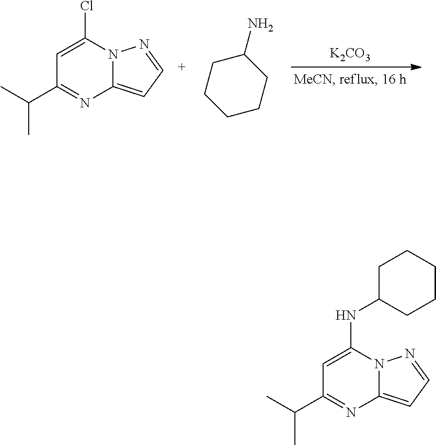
C1=C(Cl)N2C(=CC=N2)N=C1C(C)C.C1CCCCC1N.[K2CO3].C1=C(NC2CCCCC2)N2C(=CC=N2)N=C1C(C)C
